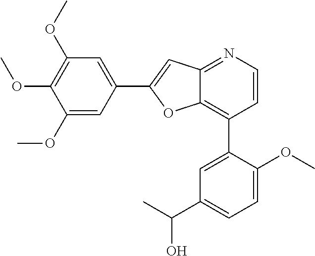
C1(OC)=CC(C2=CC3=NC=CC(C4=CC(C(C)O)=CC=C4OC)=C3O2)=CC(OC)=C1OC
